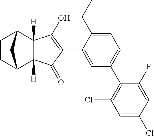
C1=C(C2=C(O)C3([H])C([H])(C2=O)C2CCC3C2)C(CC)=CC=C1C1=C(Cl)C=C(Cl)C=C1F
